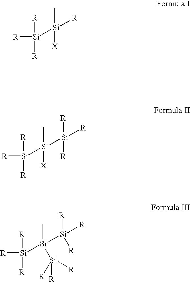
[R][Si]([R])([R])[Si](C)([X])[R].[R][Si]([R])([R])[Si](C)([X])[Si]([R])([R])[R].[R][Si]([R])([R])[Si](C)([Si]([R])([R])[R])[Si]([R])([R])[R]
